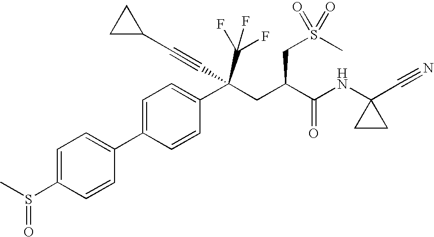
C1=C(S(C)=O)C=CC(C2=CC=C(C(CC(C(NC3(C#N)CC3)=O)CS(C)(=O)=O)(C#CC3CC3)C(F)(F)F)C=C2)=C1
